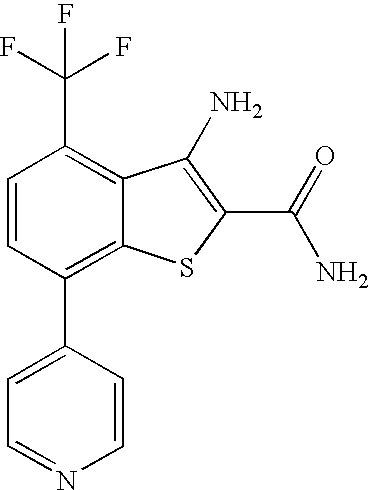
C1=CC(C2=CC=NC=C2)=C2C(=C1C(F)(F)F)C(N)=C(C(=O)N)S2
